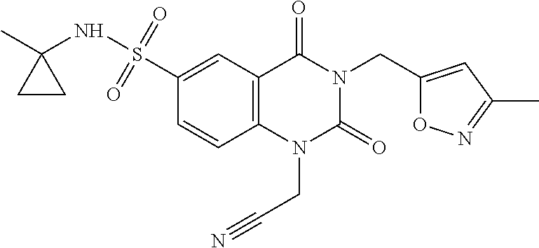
C1(S(NC2(C)CC2)(=O)=O)=CC2=C(C=C1)N(CC#N)C(=O)N(CC1=CC(C)=NO1)C2=O
